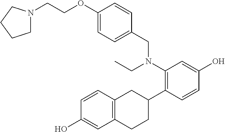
C1(N(CC2=CC=C(OCCN3CCCC3)C=C2)CC)=C(C2CC3=C(CC2)C=C(O)C=C3)C=CC(O)=C1
